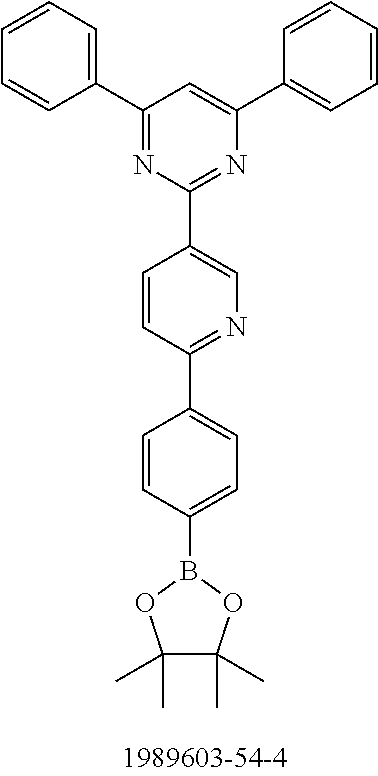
C1(C2=CC=CC=C2)=NC(C2=CN=C(C3=CC=C(B4OC(C)(C)C(C)(C)O4)C=C3)C=C2)=NC(C2=CC=CC=C2)=C1
